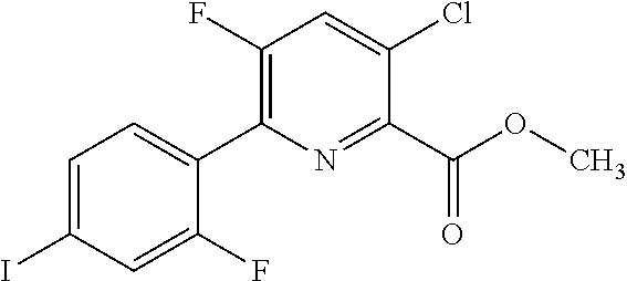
C1(Cl)=CC(F)=C(C2=CC=C(I)C=C2F)N=C1C(OC)=O
